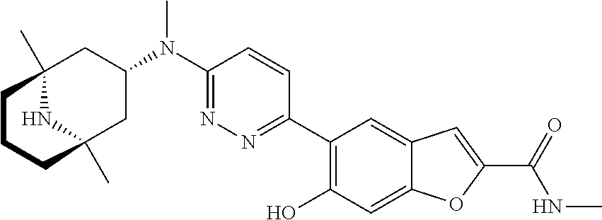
C12(C)NC(C)(CC(N(C3=NN=C(C4=C(O)C=C5C(=C4)C=C(C(=O)NC)O5)C=C3)C)C1)CCC2
